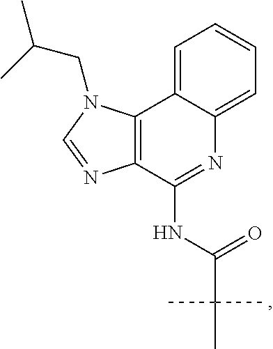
C1=C2C(=CC=C1)N=C(NC(C(C)(C)C)=O)C1=C2N(CC(C)C)C=N1
